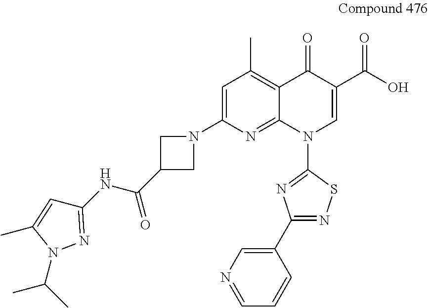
C1=C(N2CC(C(NC3=NN(C(C)C)C(C)=C3)=O)C2)N=C2C(=C1C)C(=O)C(C(O)=O)=CN2C1=NC(C2=CN=CC=C2)=NS1
